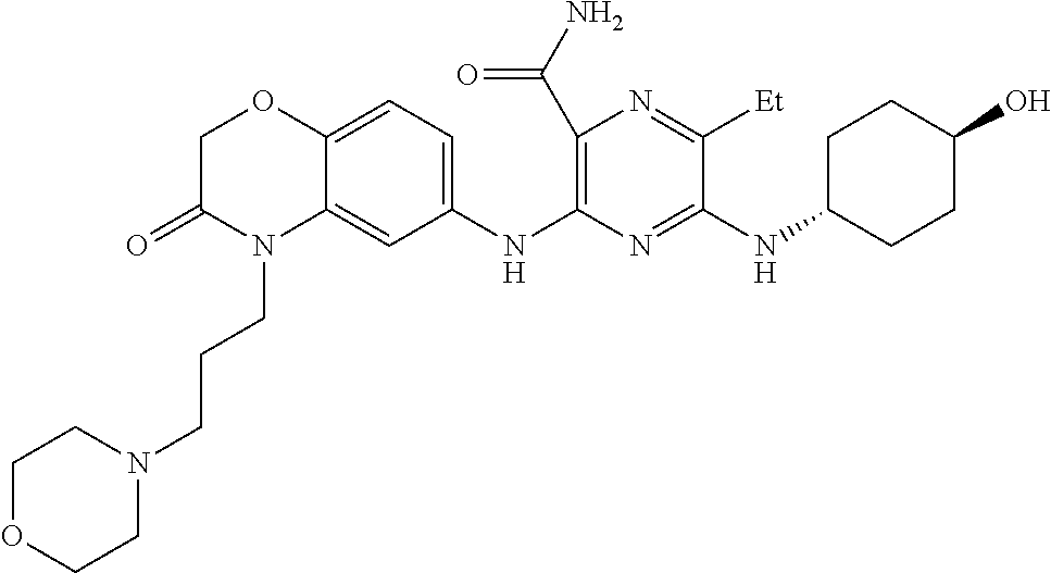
C1(C(N)=O)=C(NC2=CC=C3C(=C2)N(CCCN2CCOCC2)C(=O)CO3)N=C(NC2CCC(O)CC2)C([Et])=N1
